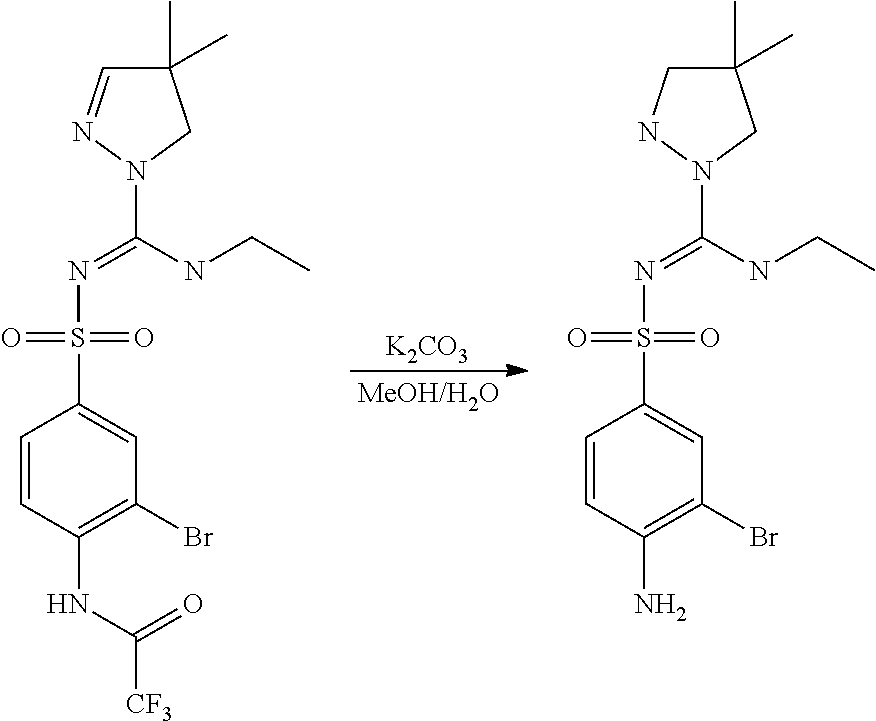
[K2CO3].C1=CC(NC([CF3])=O)=C(Br)C=C1S(N=C(NCC)N1CC(C)(C)C=N1)(=O)=O.C1=CC(N)=C(Br)C=C1S(N=C(NCC)N1CC(C)(C)CN1)(=O)=O
